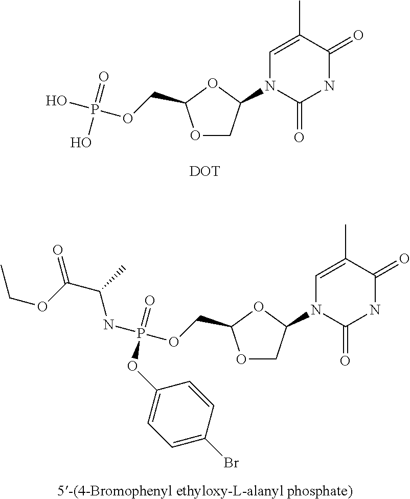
O1CC(N2C(=O)NC(=O)C(C)=C2)OC1COP(O)(=O)O.[DOT].O1CC(N2C(=O)NC(=O)C(C)=C2)OC1COP(NC(C)C(=O)OCC)(=O)OC1=CC=C(Br)C=C1
